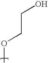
COCCO
